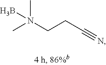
CN(CCC#N)(C)B
